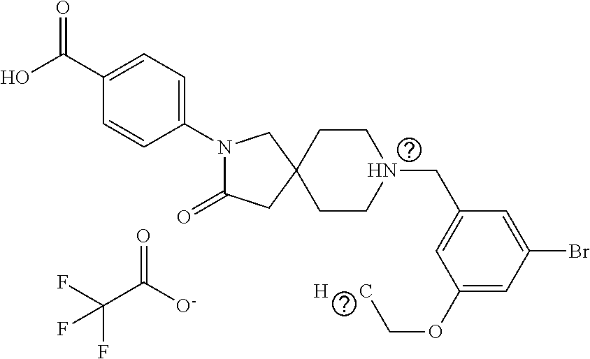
N1(C2=CC=C(C(O)=O)C=C2)C(=O)CC2(C1)CCN(CC1=CC(OC[H      C])=CC(Br)=C1)CC2.FC(C([O-])=O)(F)F
